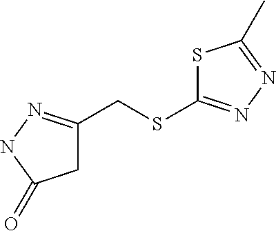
C1C(CSC2=NN=C(C)S2)=NNC1=O
